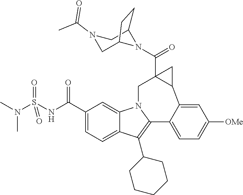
C1(C(NS(N(C)C)(=O)=O)=O)=CC=C2C(=C1)N1C(=C2C2CCCCC2)C2=CC=C([OMe])C=C2C2CC2(C(N2C3CN(C(C)=O)CC2CC3)=O)C1
